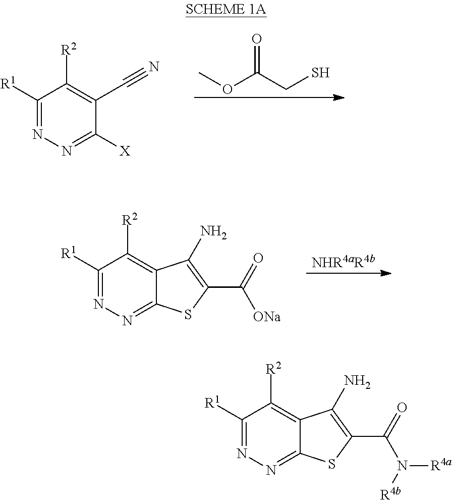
C1([R1])=NN=C([X])C(C#N)=C1[R2].COC(CS)=O.C1([R1])=NN=C2C(=C1[R2])C(N)=C(C(=O)[ONa])S2.C1([R1])=NN=C2C(=C1[R2])C(N)=C(C(=O)N([R4b])[R4a])S2
